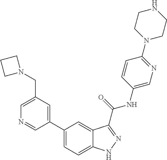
C1(CN2CCC2)=CN=CC(C2=CC=C3C(=C2)C(C(NC2=CN=C(N4CCNCC4)C=C2)=O)=NN3)=C1
